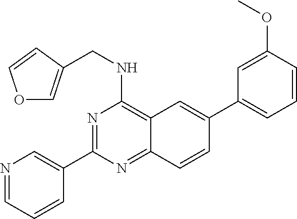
N1=C(C2=CN=CC=C2)N=C2C(=C1NCC1=COC=C1)C=C(C1=CC=CC(OC)=C1)C=C2
